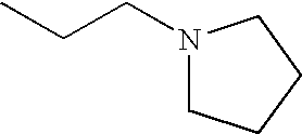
N1(CCC)CCCC1
